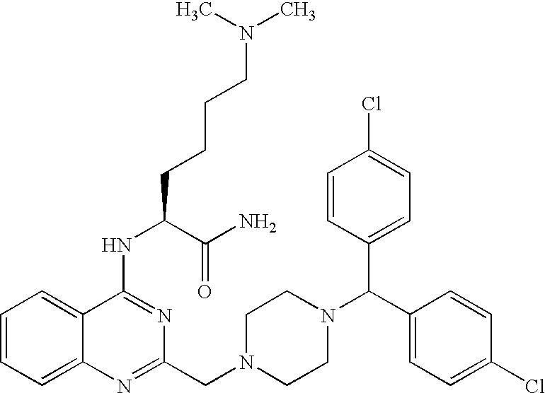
C12=CC=CC=C1C(NC(C(=O)N)CCCCN(C)C)=NC(CN1CCN(C(C3=CC=C(Cl)C=C3)C3=CC=C(Cl)C=C3)CC1)=N2
